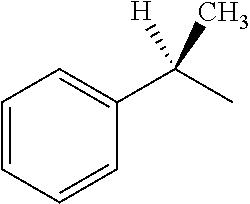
C1=CC=CC(C(C)([H])C)=C1
